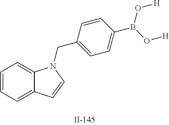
C1=CC=C2C(=C1)N(CC1=CC=C(B(O[H])O[H])C=C1)C=C2
